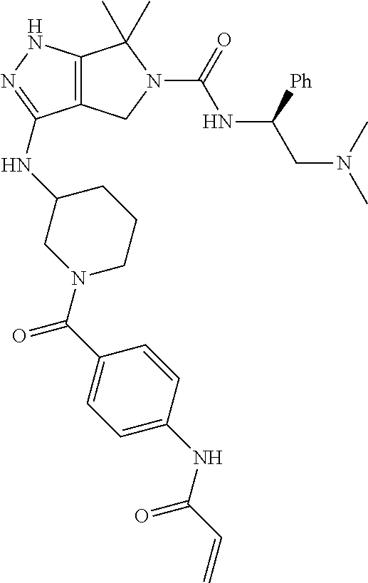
C12=C(NN=C1NC1CN(C(C3=CC=C(NC(C=C)=O)C=C3)=O)CCC1)C(C)(C)N(C(=O)NC(CN(C)C)[Ph])C2
